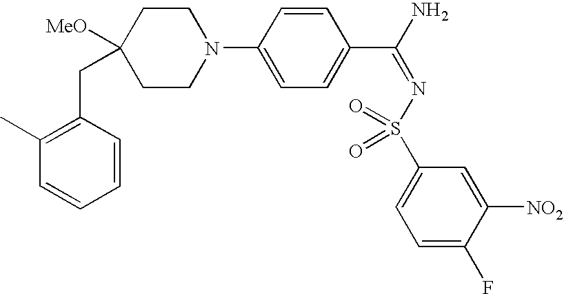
C1=CC(CC2([MeO])CCN(C3=CC=C(C(N)=NS(C4=CC=C(F)C([NO2])=C4)(=O)=O)C=C3)CC2)=C(C)C=C1
